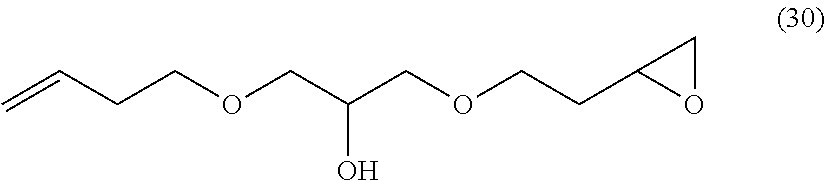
C=CCCOCC(COCCC1OC1)O
